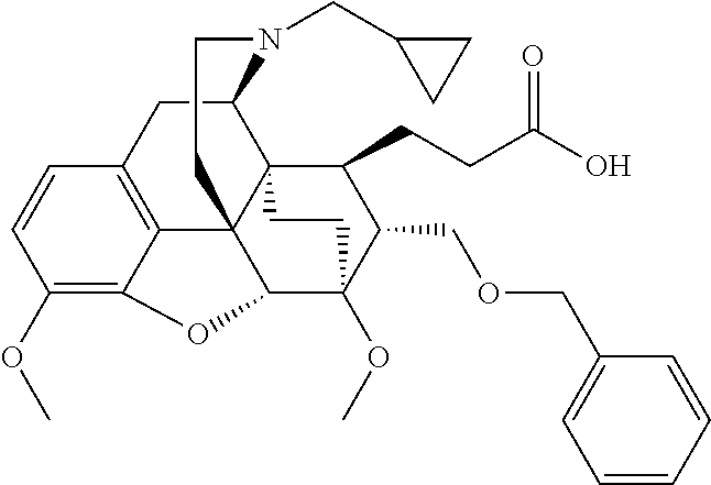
C1(OC)=C2C3=C(C=C1)CC1C45C3(C(C(OC)(C(COCC3=CC=CC=C3)C4CCC(O)=O)CC5)O2)CCN1CC1CC1
